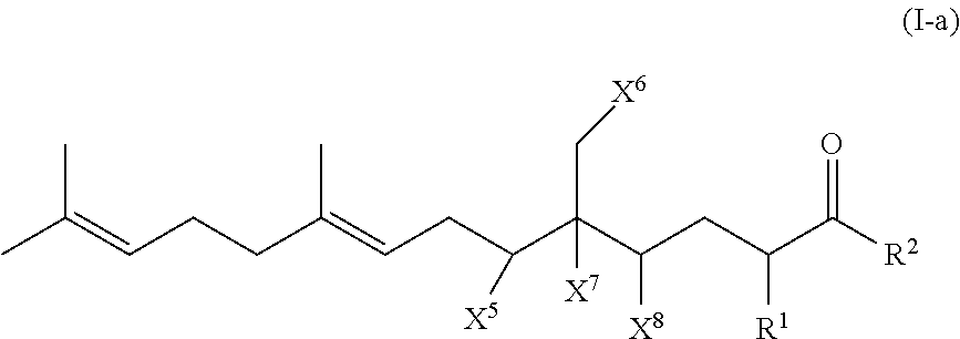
CC(=CCCC(=CCC(C(C(CC(C([R2])=O)[R1])[X8])(C[X6])[X7])[X5])C)C
